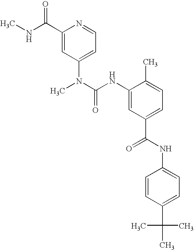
C1(C(NC)=O)=CC(N(C)C(NC2=CC(C(=O)NC3=CC=C(C(C)(C)C)C=C3)=CC=C2C)=O)=CC=N1
